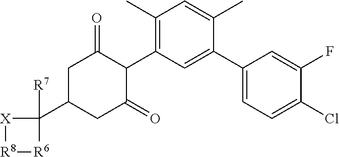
[X]1[R8][R6]C1(C1CC(=O)C(C2=C(C)C=C(C)C(C3=CC=C(Cl)C(F)=C3)=C2)C(=O)C1)[R7]
